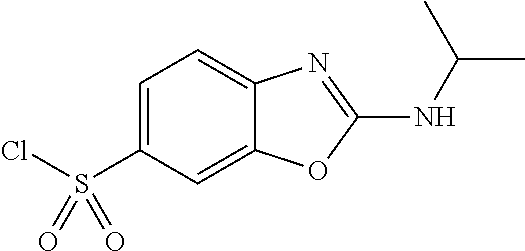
C1=C(S(Cl)(=O)=O)C=C2C(=C1)N=C(NC(C)C)O2
